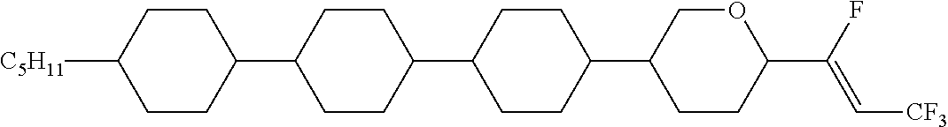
C1CC(C2CCC(C3CCC(C4CCC(C(F)=C[CF3])OC4)CC3)CC2)CCC1[C5H11]
